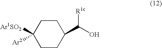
C1CC(C(O)[R1c])CCC1([Ar1SO2])[Ar2]
